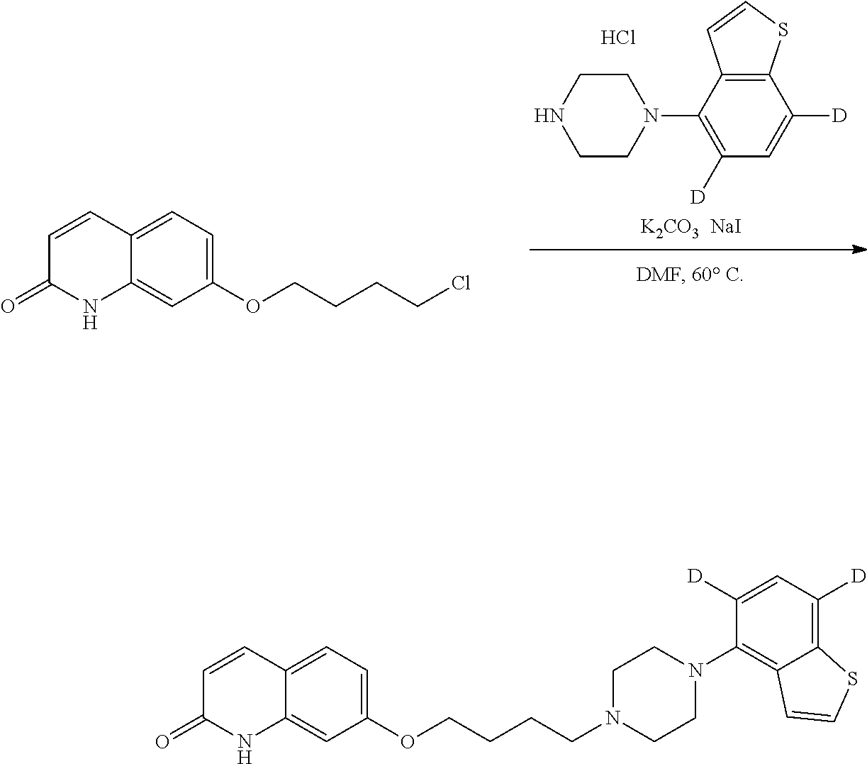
C1=C2C(=CC(OCCCCCl)=C1)NC(=O)C=C2.[K2CO3  NaI].Cl.C1CNCCN1C1=C([D])C=C([D])C2=C1C=CS2.N1(CCCCOC2=CC=C3C(=C2)NC(=O)C=C3)CCN(C2=C3C(=C([D])C=C2[D])SC=C3)CC1
